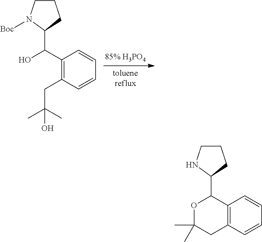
C1(C(O)C2CCCN2[Boc])=C(CC(C)(C)O)C=CC=C1.C12=C(C=CC=C1)CC(C)(C)OC2C1CCCN1
